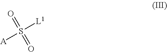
[A]S([L1])(=O)=O
